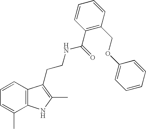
C1=CC2=C(C(C)=C1)NC(C)=C2CCNC(=O)C1=C(COC2=CC=CC=C2)C=CC=C1
